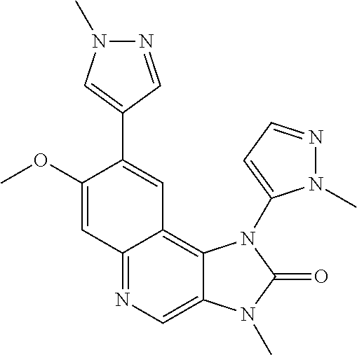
C1(OC)=CC2=NC=C3C(=C2C=C1C1=CN(C)N=C1)N(C1=CC=NN1C)C(=O)N3C
